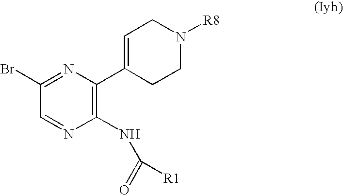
C1=C(C2=C(NC(=O)[R1])N=CC(Br)=N2)CCN([R8])C1
